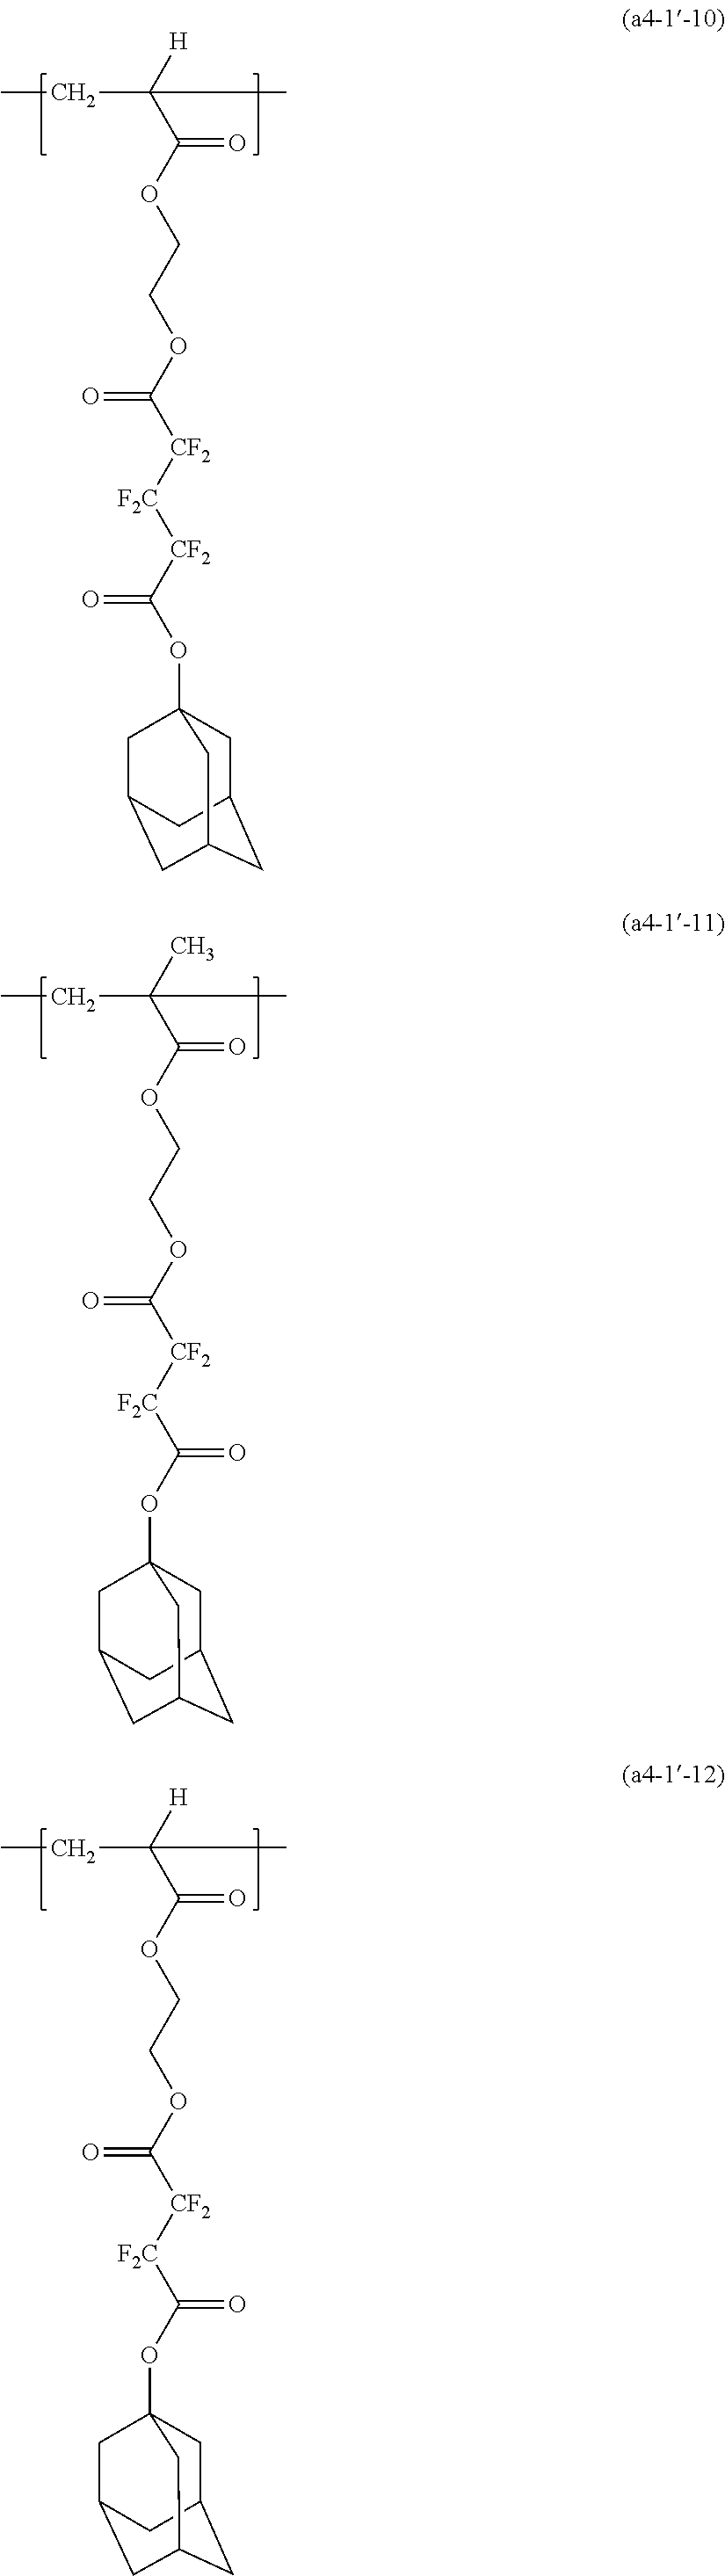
CCC(C(OCCOC([CF2][F2C][CF2]C(OC12CC3CC(CC(C1)C3)C2)=O)=O)=O)([H])C.CCC(C(OCCOC([CF2][F2C]C(OC12CC3CC(CC(C1)C3)C2)=O)=O)=O)(C)C.CCC(C(OCCOC([CF2][F2C]C(OC12CC3CC(CC(C1)C3)C2)=O)=O)=O)([H])C
